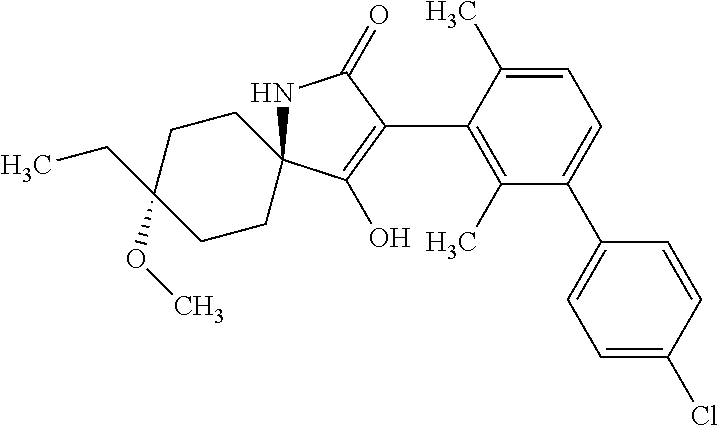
N1C2(C(O)=C(C3=C(C)C(C4=CC=C(Cl)C=C4)=CC=C3C)C1=O)CCC(OC)(CC)CC2
